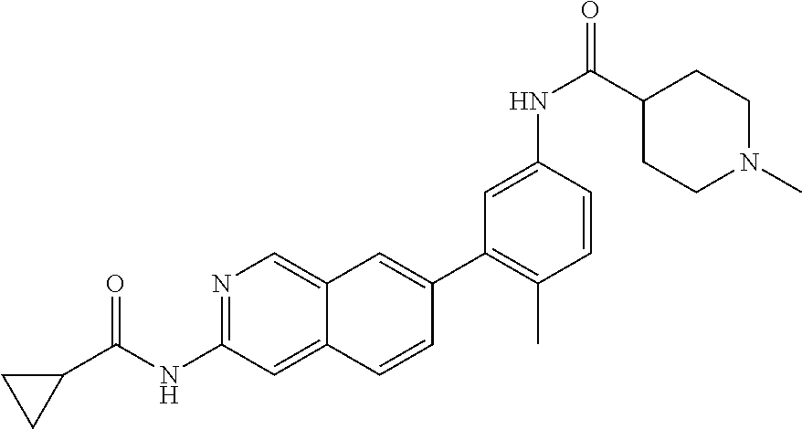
N1=C(NC(C2CC2)=O)C=C2C(=C1)C=C(C1=C(C)C=CC(NC(=O)C3CCN(C)CC3)=C1)C=C2
